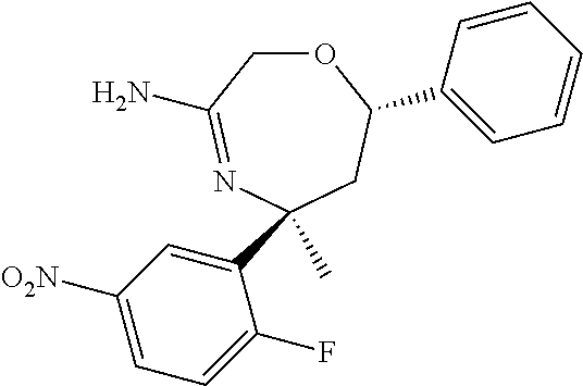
C1(C2(C)N=C(N)COC(C3=CC=CC=C3)C2)=CC([O2N])=CC=C1F
